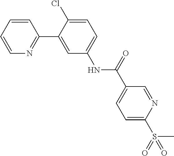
C1=CC=CN=C1C1=CC(NC(C2=CC=C(S(C)(=O)=O)N=C2)=O)=CC=C1Cl
